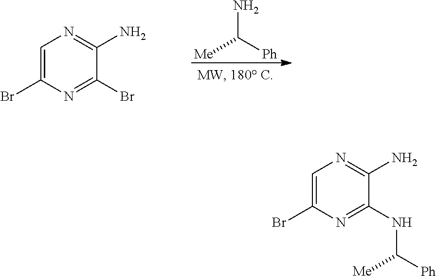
NC([Ph])[Me].C1=C(Br)N=C(Br)C(N)=N1.C1=C(Br)N=C(NC([Ph])[Me])C(N)=N1
